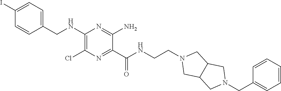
C1=C(I)C=CC(CNC2=C(Cl)N=C(C(NCCN3CC4C(C3)CN(CC3=CC=CC=C3)C4)=O)C(N)=N2)=C1
